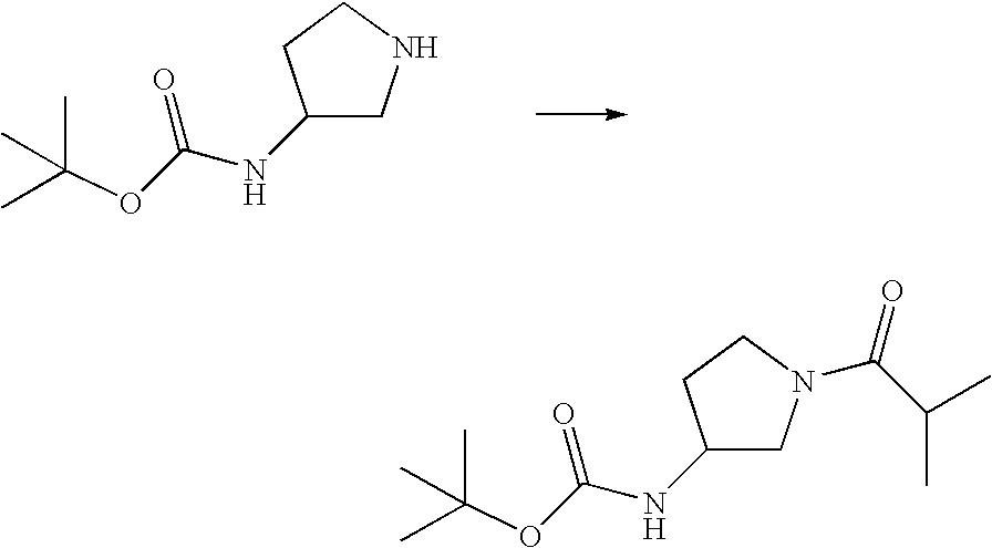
C1(NC(OC(C)(C)C)=O)CNCC1.C1(NC(OC(C)(C)C)=O)CN(C(C(C)C)=O)CC1
